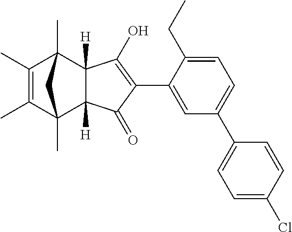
C1=C(C2=C(O)C3([H])C([H])(C2=O)C2(C)C(C)=C(C)C3(C)C2)C(CC)=CC=C1C1=CC=C(Cl)C=C1
